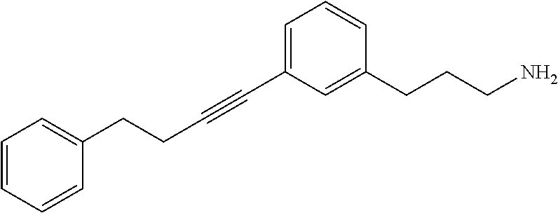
C(CC#CC1=CC=CC(CCCN)=C1)C1=CC=CC=C1
